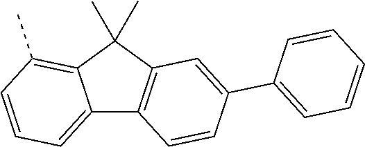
C12=CC=CC(C)=C1C(C)(C)C1=C2C=CC(C2=CC=CC=C2)=C1
